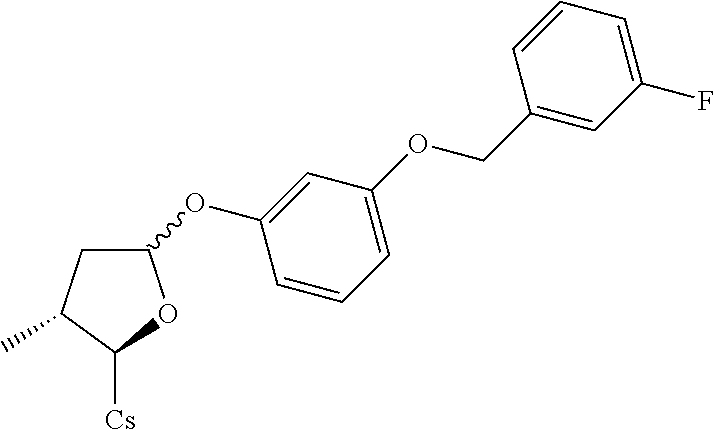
C1C(C)C([Cs])OC1OC1=CC(OCC2=CC(F)=CC=C2)=CC=C1
